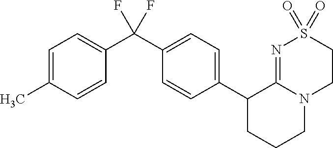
C1(C2CCCN3C2=NS(=O)(=O)CC3)=CC=C(C(C2=CC=C(C)C=C2)(F)F)C=C1
